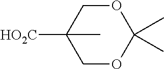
O1CC(C)([HO2C])COC1(C)C
